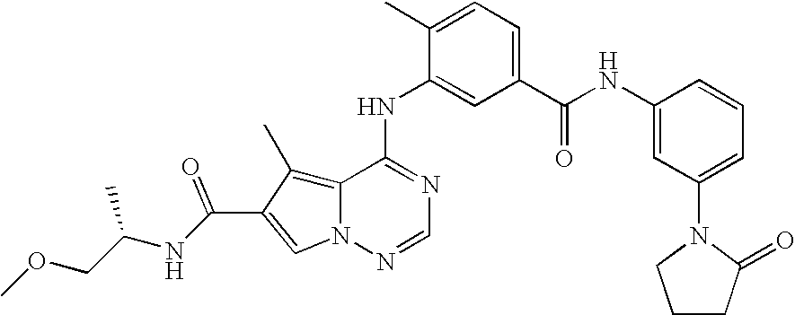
C12=C(C)C(C(NC(COC)C)=O)=CN1N=CN=C2NC1=CC(C(NC2=CC(N3C(=O)CCC3)=CC=C2)=O)=CC=C1C
